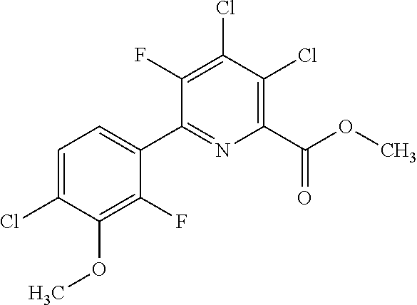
C1(F)=C(OC)C(Cl)=CC=C1C1=NC(C(OC)=O)=C(Cl)C(Cl)=C1F
